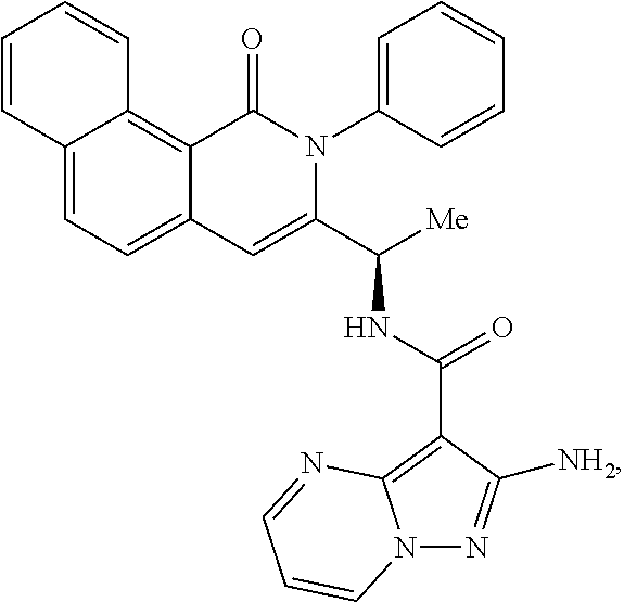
C12=C3C(=CC=C1C=CC=C2)C=C(C([Me])NC(C1=C2N(N=C1[NH2])C=CC=N2)=O)N(C1=CC=CC=C1)C3=O
